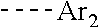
C[Ar2]
